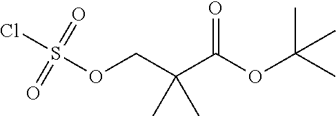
O(C(C(COS(Cl)(=O)=O)(C)C)=O)C(C)(C)C
